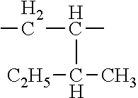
CCC(C)C(C)[C2H5]
